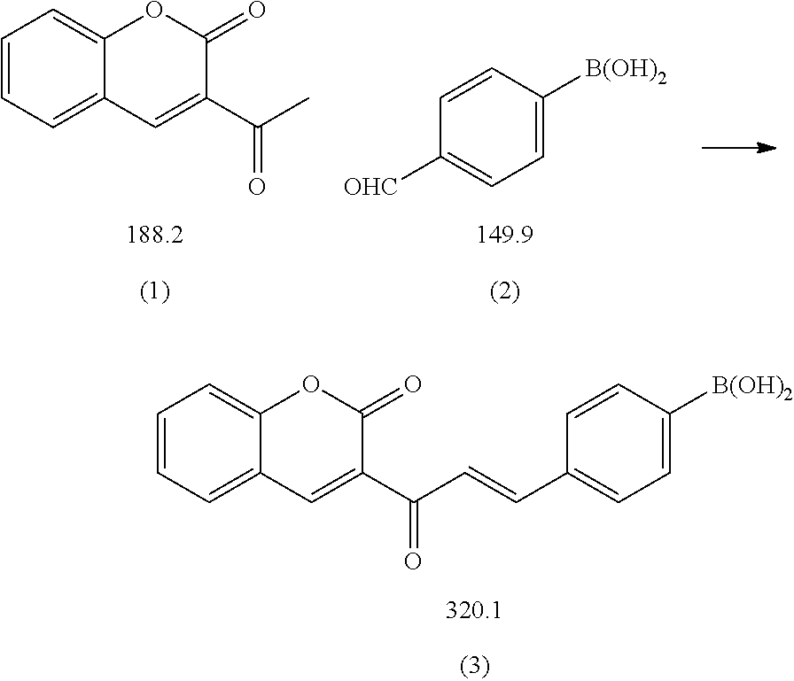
C1=CC=C2C(=C1)OC(=O)C(C(C)=O)=C2.[OHC]C1=CC=C([B(OH)2])C=C1.C1=CC=C2C(=C1)OC(=O)C(C(C=CC1=CC=C([B(OH)2])C=C1)=O)=C2
